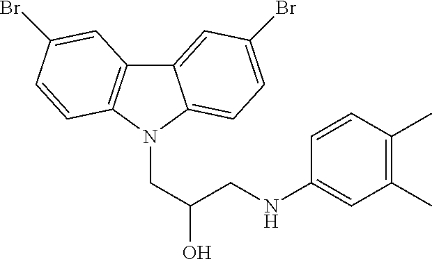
C12=CC(Br)=CC=C1N(CC(O)CNC1=CC(C)=C(C)C=C1)C1=C2C=C(Br)C=C1
